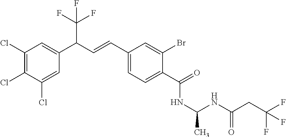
C1(Cl)=C(Cl)C(Cl)=CC(C(C=CC2=CC=C(C(=O)NC(NC(CC(F)(F)F)=O)C)C(Br)=C2)C(F)(F)F)=C1
